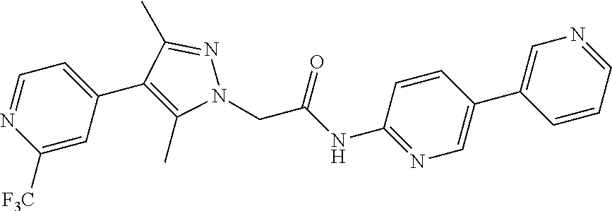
C1([F3C])=CC(C2=C(C)N(CC(NC3=NC=C(C4=CN=CC=C4)C=C3)=O)N=C2C)=CC=N1
